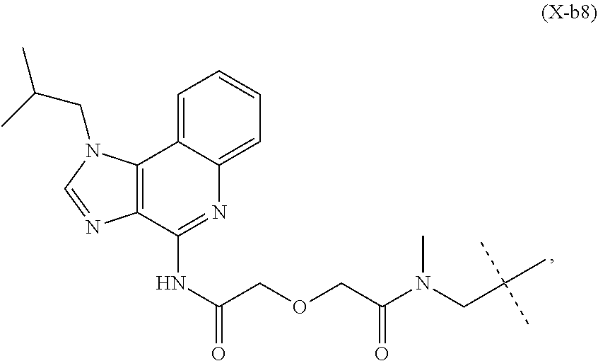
N(C(=O)COCC(N(CC(C)(C)C)C)=O)C1=NC2=CC=CC=C2C2=C1N=CN2CC(C)C
